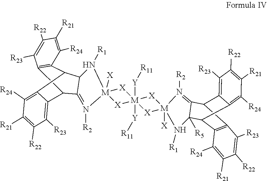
[M]12([Y][R11])([Y][R11])([X][M]3([X])([X]1)N([R1])C1([R5])C4C5=C([R24])C([R21])=C([R22])C([R23])=C5C(C1=N3[R2])C1=C4C([R24])=C([R21])C([R22])=C1[R23])[X][M]1([X])([X]2)N([R2])=C2C3C4=C(C(C2N1[R1])C1=C([R24])C([R21])=C([R22])C([R23])=C31)C([R24])=C([R21])C([R22])=C4[R23]
